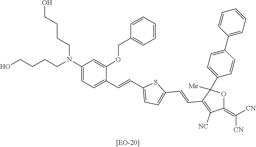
C(CN(CCCCO)C1=CC=C(C=CC2=CC=C(C=CC3=C([NC])C(=C([CN])[CN])OC3(C3=CC=C(C4=CC=CC=C4)C=C3)[Me])S2)C(OCC2=CC=CC=C2)=C1)CCO
